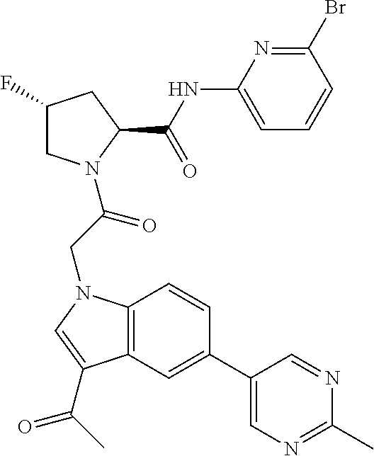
C12=C(C=C(C3=CN=C(C)N=C3)C=C1)C(C(C)=O)=CN2CC(N1CC(F)CC1C(NC1=CC=CC(Br)=N1)=O)=O
